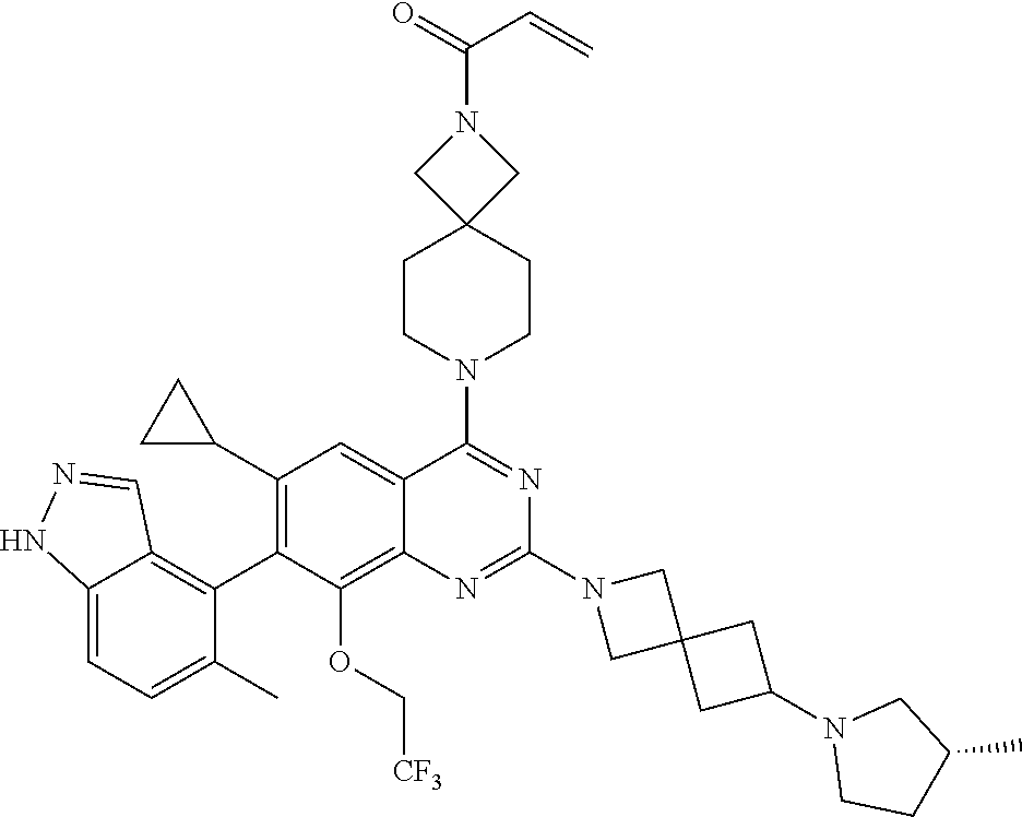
C12=CC=C(C)C(C3=C(C4CC4)C=C4C(=C3OC[CF3])N=C(N3CC5(C3)CC(N3CCC(C)C3)C5)N=C4N3CCC4(CC3)CN(C(C=C)=O)C4)=C1C=NN2
